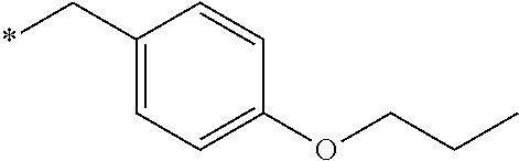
C1(C*)=CC=C(OCCC)C=C1
